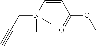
C(=CC(OC)=O)[N+](CC#C)(C)C
